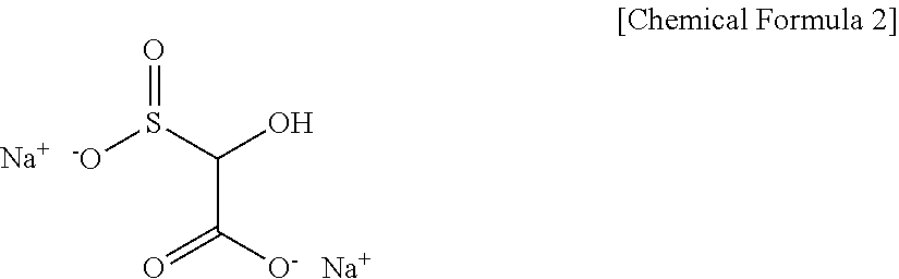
O=S(C(C([O-])=O)O)[-O].[Na].[Na]
